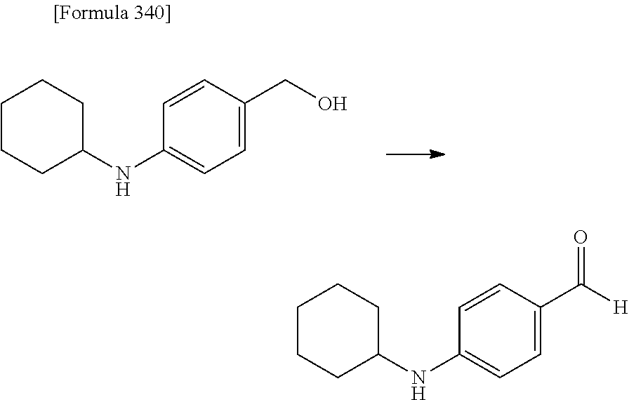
C1CCC(NC2=CC=C(CO)C=C2)CC1.C1CCC(NC2=CC=C(C([H])=O)C=C2)CC1
